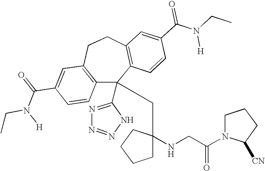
C1(C(=O)N(CC)[H])=CC2=C(C=C1)C(C1=NN=NN1)(CC1(NCC(N3C([CN])CCC3)=O)CCCC1)C1=C(CC2)C=C(C(N(CC)[H])=O)C=C1
